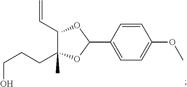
C1=CC(C(OC)OC(CC=C)(CCCO)C)=CC=C1OC
